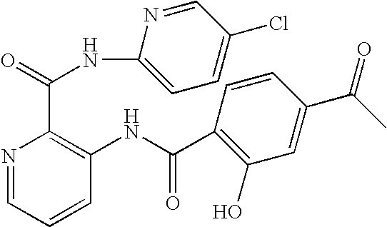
N1=CC=CC(NC(C2=C(O)C=C(C(C)=O)C=C2)=O)=C1C(=O)NC1=CC=C(Cl)C=N1
